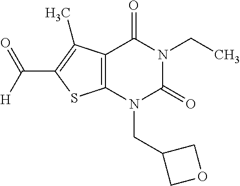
C12=C(N(CC3COC3)C(=O)N(CC)C1=O)SC(C([H])=O)=C2C
